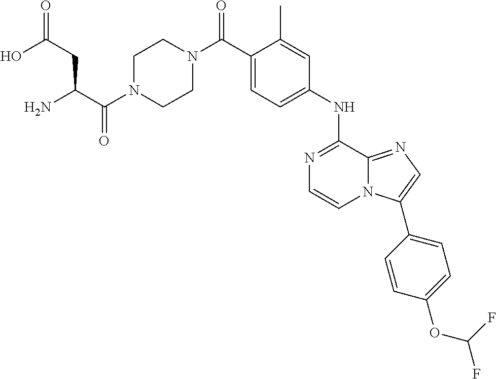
C1(C)=CC(NC2=NC=CN3C2=NC=C3C2=CC=C(OC(F)F)C=C2)=CC=C1C(N1CCN(C(=O)C(N)CC(=O)O)CC1)=O
